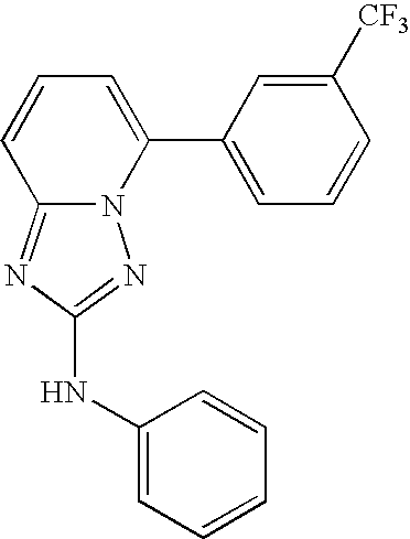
N12C(=NC(NC3=CC=CC=C3)=N1)C=CC=C2C1=CC=CC([CF3])=C1
